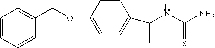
C1=CC=CC(COC2=CC=C(C(C)NC(N)=S)C=C2)=C1
